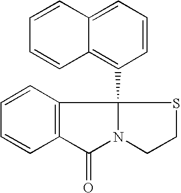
C1=CC2=C(C=C1)C(=O)N1C2(C2=C3C(=CC=C2)C=CC=C3)SCC1
